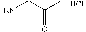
NCC(C)=O.[HCl]
